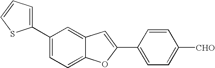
C1(C2=CC=CS2)=CC=C2C(=C1)C=C(C1=CC=C([CHO])C=C1)O2
